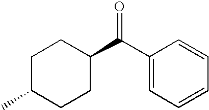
C1C(C)CCC(C(C2=CC=CC=C2)=O)C1
